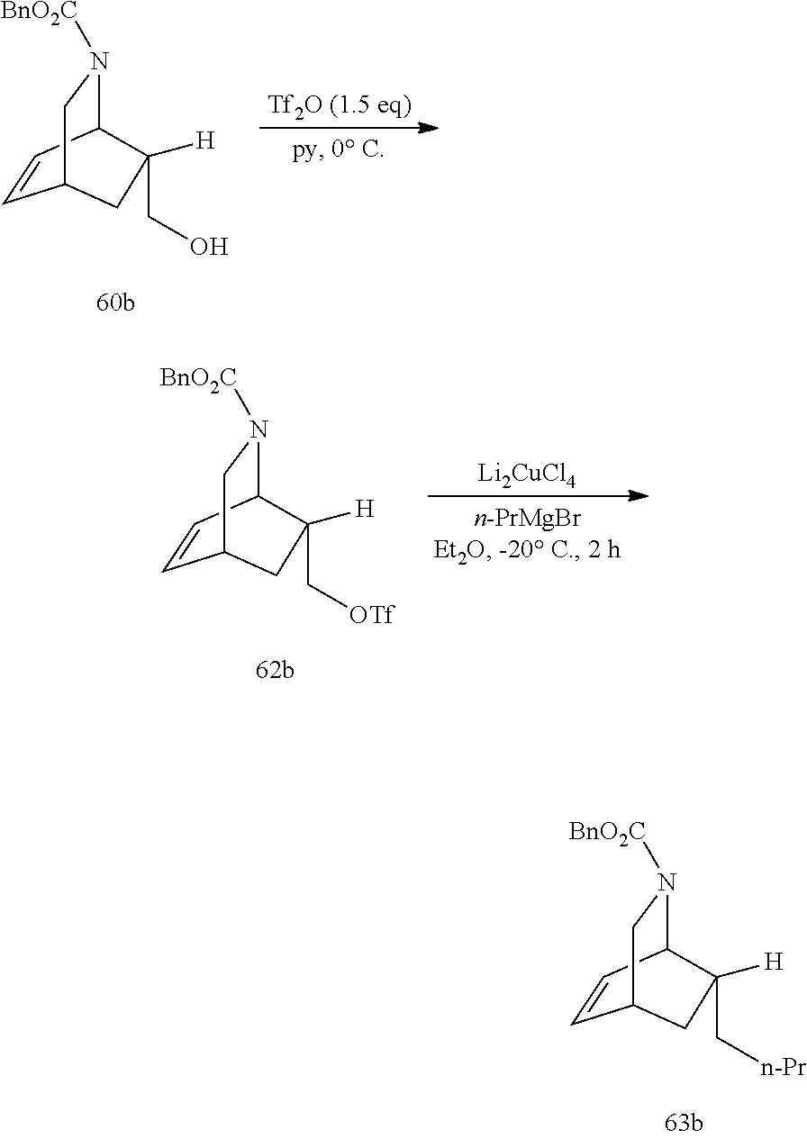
C1=CC2N([BnO2C])CC1CC2([H])CO.C1=CC2N([BnO2C])CC1CC2([H])C[OTf].[Li2CuCl4].C1=CC2N([BnO2C])CC1CC2([H])C[n-Pr]
